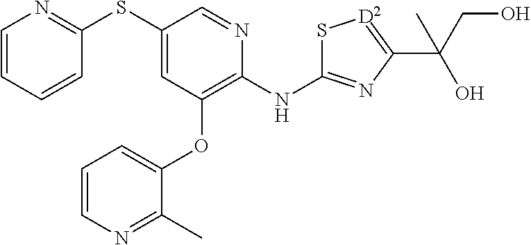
C1(SC2=CC(OC3=CC=CN=C3C)=C(NC3=NC(C(CO)(O)C)=[D2]S3)N=C2)=NC=CC=C1
